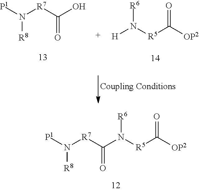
C(O)([R7]N([P1])[R8])=O.[H]N([R5]C([OP2])=O)[R6].C(N([R5]C([OP2])=O)[R6])([R7]N([P1])[R8])=O
